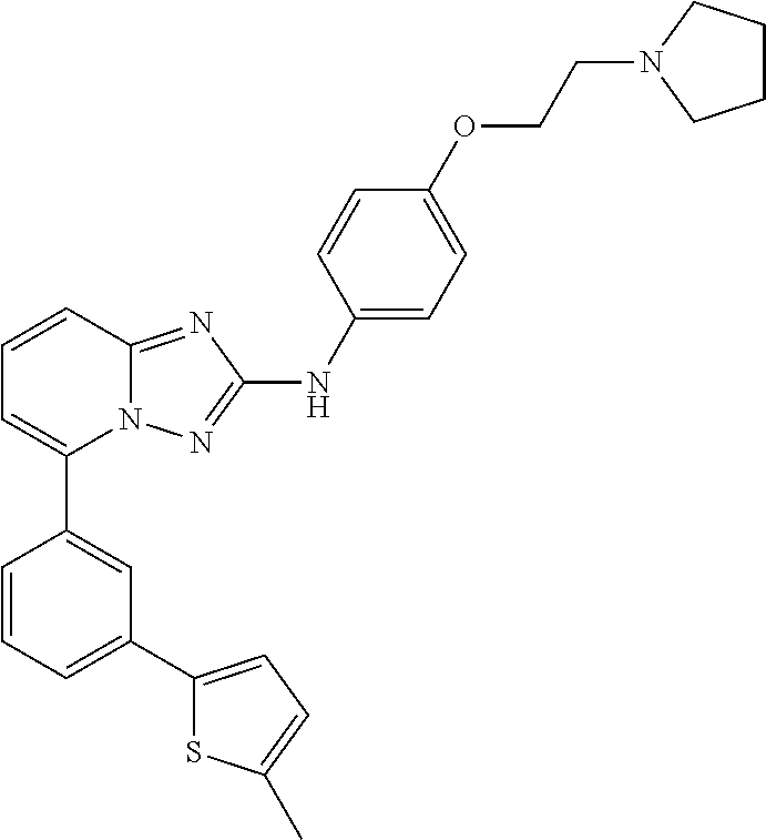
C1=CC2=NC(NC3=CC=C(OCCN4CCCC4)C=C3)=NN2C(C2=CC(C3=CC=C(C)S3)=CC=C2)=C1
